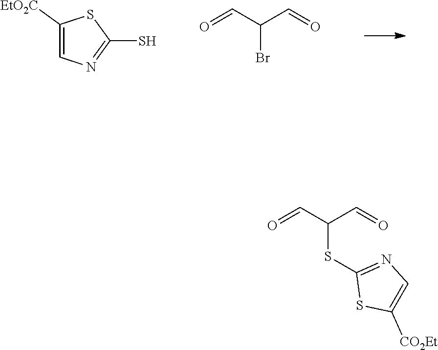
C1([EtO2C])=CN=C(S)S1.C(=O)C(C=O)Br.C(=O)C(C=O)SC1=NC=C([CO2Et])S1
